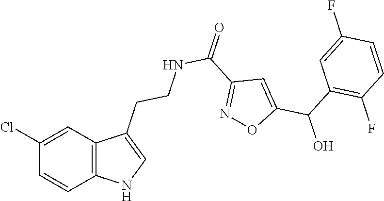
C12=C(C=C(Cl)C=C1)C(CCNC(C1=NOC(C(C3=C(F)C=CC(F)=C3)O)=C1)=O)=CN2
